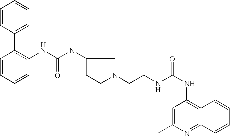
N(C1=C(C2=CC=CC=C2)C=CC=C1)C(N(C1CCN(CCNC(NC2=C3C(=NC(C)=C2)C=CC=C3)=O)C1)C)=O
